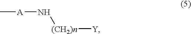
C[A]N[(CH2)n][Y]
